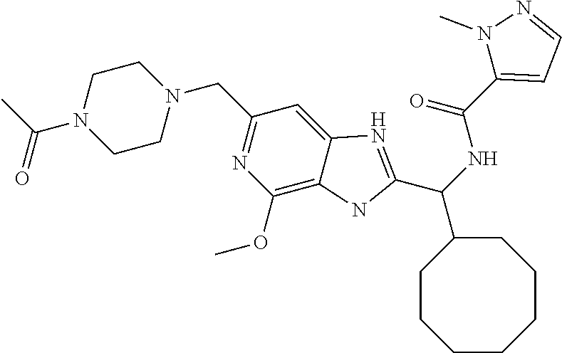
C1(CN2CCN(C(C)=O)CC2)=NC(OC)=C2C(=C1)N=C(C(NC(=O)C1=CC=NN1C)C1CCCCCCC1)N2
